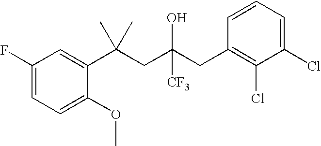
C1=C(OC)C(C(CC(CC2=C(Cl)C(Cl)=CC=C2)([CF3])O)(C)C)=CC(F)=C1
